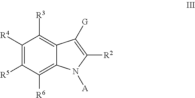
C1([R4])=C([R5])C([R6])=C2C(=C1[R3])C([G])=C([R2])N2[A]
